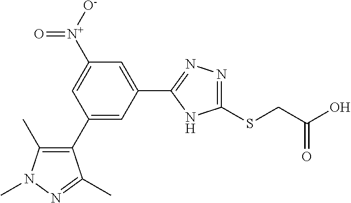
C1(SCC(O)=O)=NN=C(C2=CC([N+]([O-])=O)=CC(C3=C(C)N(C)N=C3C)=C2)N1
